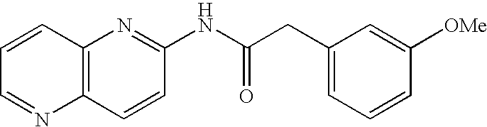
C12=C(N=C(NC(CC3=CC=CC([OMe])=C3)=O)C=C1)C=CC=N2
